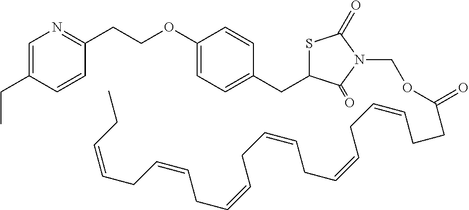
C(OC1=CC=C(CC2SC(=O)N(COC(=O)CCC=CCC=CCC=CCC=CCC=CCC=CCC)C2=O)C=C1)CC1=NC=C(CC)C=C1
